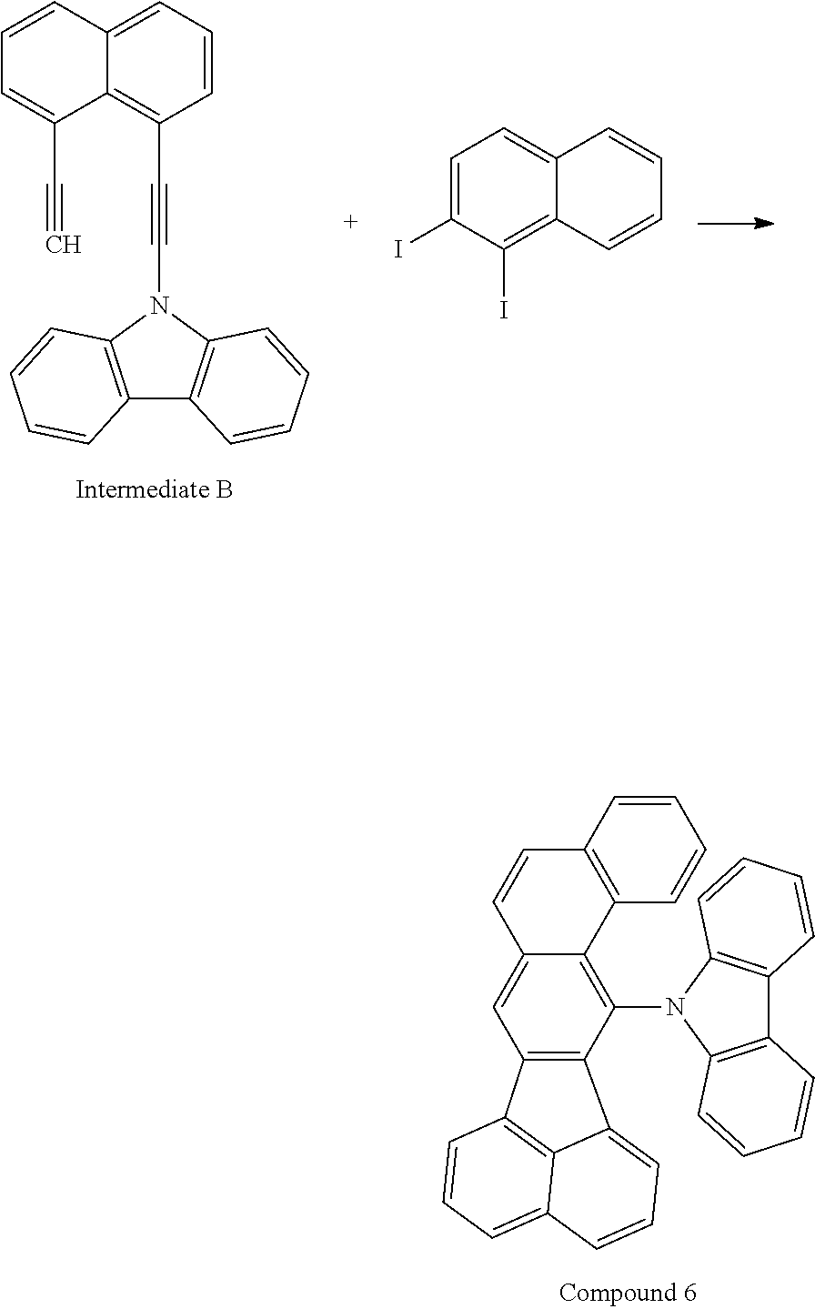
C1=CC2=CC=CC(C#CN3C4=C(C5=C3C=CC=C5)C=CC=C4)=C2C(C#C)=C1.C1=CC2=CC=C(I)C(I)=C2C=C1.N1(C2=C3C(=CC4=C2C2=CC=CC5=CC=CC4=C52)C=CC2=C3C=CC=C2)C2=C(C3=C1C=CC=C3)C=CC=C2
